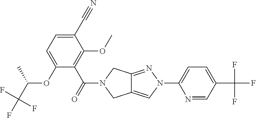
O(C1=CC=C(C#N)C(OC)=C1C(=O)N1CC2=CN(C3=CC=C(C(F)(F)F)C=N3)N=C2C1)C(C(F)(F)F)C
